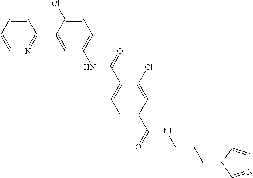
C1=CC=CN=C1C1=CC(NC(C2=CC=C(C(NCCCN3C=NC=C3)=O)C=C2Cl)=O)=CC=C1Cl
